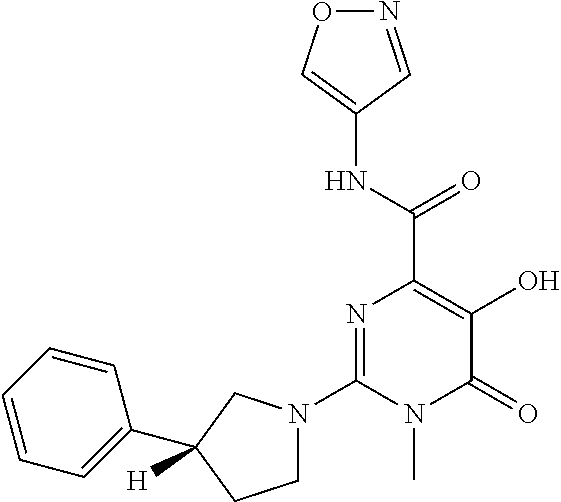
N1=CC(NC(C2=C(O)C(=O)N(C)C(N3CCC(C4=CC=CC=C4)([H])C3)=N2)=O)=CO1
